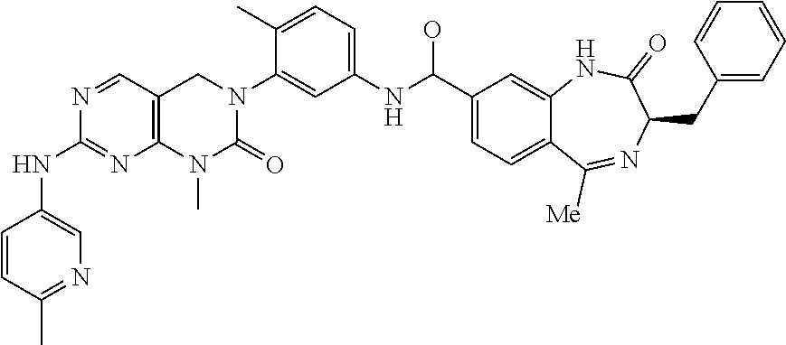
C1=CC(C)=NC=C1NC1=NC2=C(C=N1)CN(C1=CC(NC(C3=CC=C4C(=C3)NC(=O)C(CC3=CC=CC=C3)N=C4[Me])O)=CC=C1C)C(=O)N2C
